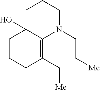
C1C2(O)C(=C(C[Me])CCC2)N(CC[Me])CC1
